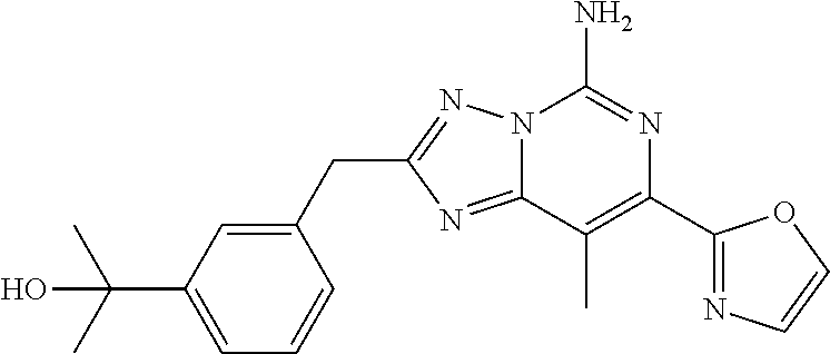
C12=NC(CC3=CC(C(C)(C)O)=CC=C3)=NN1C(N)=NC(C1=NC=CO1)=C2C
